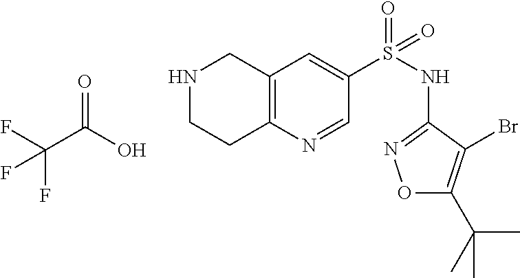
C12=C(N=CC(S(NC3=NOC(C(C)(C)C)=C3Br)(=O)=O)=C1)CCNC2.C(=O)(C(F)(F)F)O
